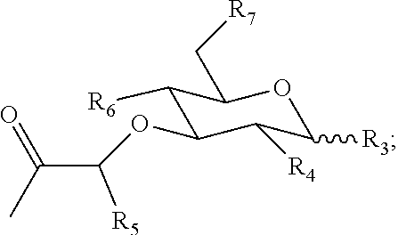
C1([R6])C(OC(C(C)=O)[R5])C([R4])C([R3])OC1C[R7]
